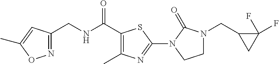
C(NC(=O)C1=C(C)N=C(N2C(=O)N(CC3CC3(F)F)CC2)S1)C1=NOC(C)=C1
